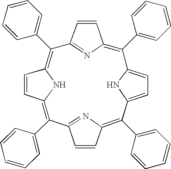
C1=C2NC(=C1)C(C1=CC=CC=C1)=C1C=CC(=N1)C(C1=CC=CC=C1)=C1C=CC(=C(C3=CC=CC=C3)C3=NC(=C2C2=CC=CC=C2)C=C3)N1
